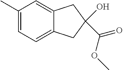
C1(C)=CC=C2C(=C1)CC(O)(C(=O)OC)C2
